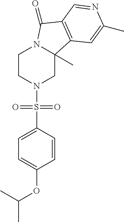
C1CN(S(C2=CC=C(OC(C)C)C=C2)(=O)=O)CC2(C)N1C(=O)C1=C2C=C(C)N=C1
